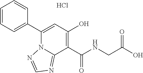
C1=CC=CC(C2=CC(O)=C(C(NCC(O)=O)=O)C3=NC=NN23)=C1.Cl
